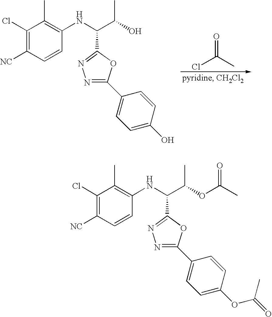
O=C(C)Cl.C1(Cl)=C([CN])C=CC(NC(C(O)C)C2=NN=C(C3=CC=C(O)C=C3)O2)=C1C.C1(Cl)=C([CN])C=CC(NC(C(OC(C)=O)C)C2=NN=C(C3=CC=C(OC(=O)C)C=C3)O2)=C1C
